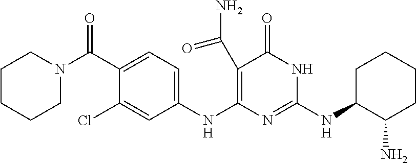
C1(C(=O)N2CCCCC2)=CC=C(NC2=C(C(=O)N)C(=O)NC(NC3C(N)CCCC3)=N2)C=C1Cl
